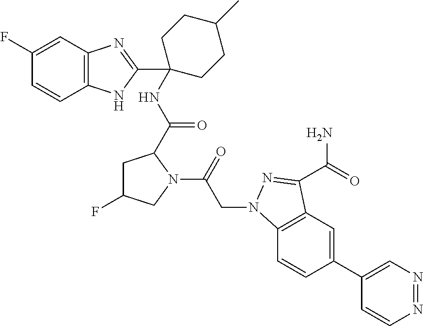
FC1=CC2=C(C=C1)NC(C1(NC(=O)C3CC(F)CN3C(CN3C4=C(C=C(C5=CN=NC=C5)C=C4)C(C(=O)N)=N3)=O)CCC(C)CC1)=N2
